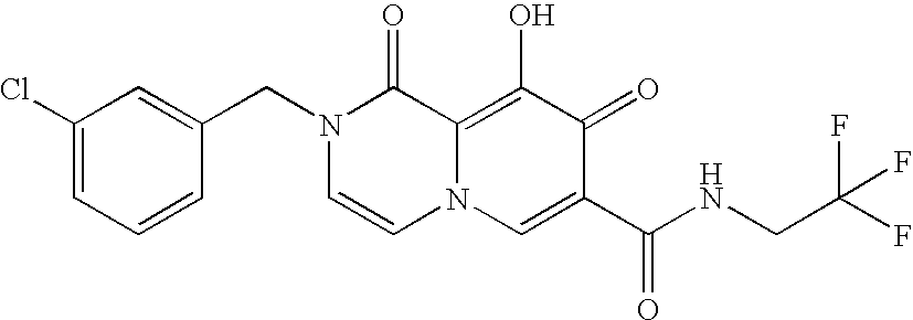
C1=C(CN2C=CN3C(=C(O)C(=O)C(C(NCC(F)(F)F)=O)=C3)C2=O)C=CC=C1Cl
